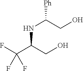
N(C(CO)[Ph])C(C(F)(F)F)CO
